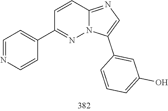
C1=CC2=NC=C(C3=CC(O)=CC=C3)N2N=C1C1=CC=NC=C1
